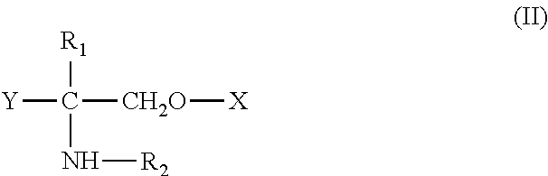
[Y]C([CH2O][X])(N[R2])[R1]
